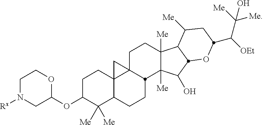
C1N([Rx])CC(OC2C([Me])([Me])C3C4(CC2)C2(C4)CCC4([Me])C([Me])(C(O)C5C4C([Me])CC(C([OEt])C([Me])([Me])O)O5)C2CC3)OC1
